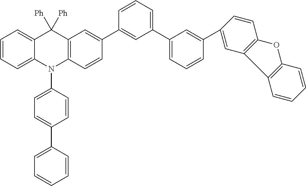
C1=CC=C2C(=C1)C([Ph])([Ph])C1=C(N2C2=CC=C(C3=CC=CC=C3)C=C2)C=CC(C2=CC(C3=CC=CC(C4=CC5=C(C=C4)OC4=C5C=CC=C4)=C3)=CC=C2)=C1
